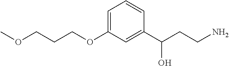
C1=C(OCCCOC)C=C(C(CCN)O)C=C1
